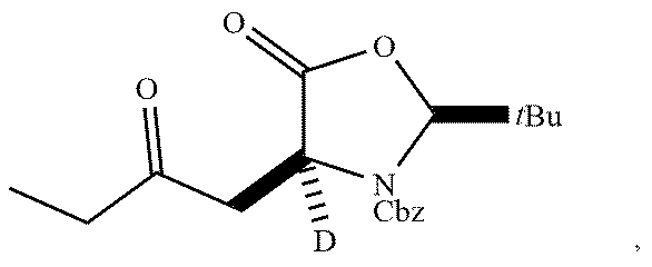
C1(=O)C(CC(CC)=O)([D])[NCbz]C([tBu])O1
